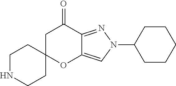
C1NCCC2(C1)OC1=CN(C3CCCCC3)N=C1C(=O)C2
